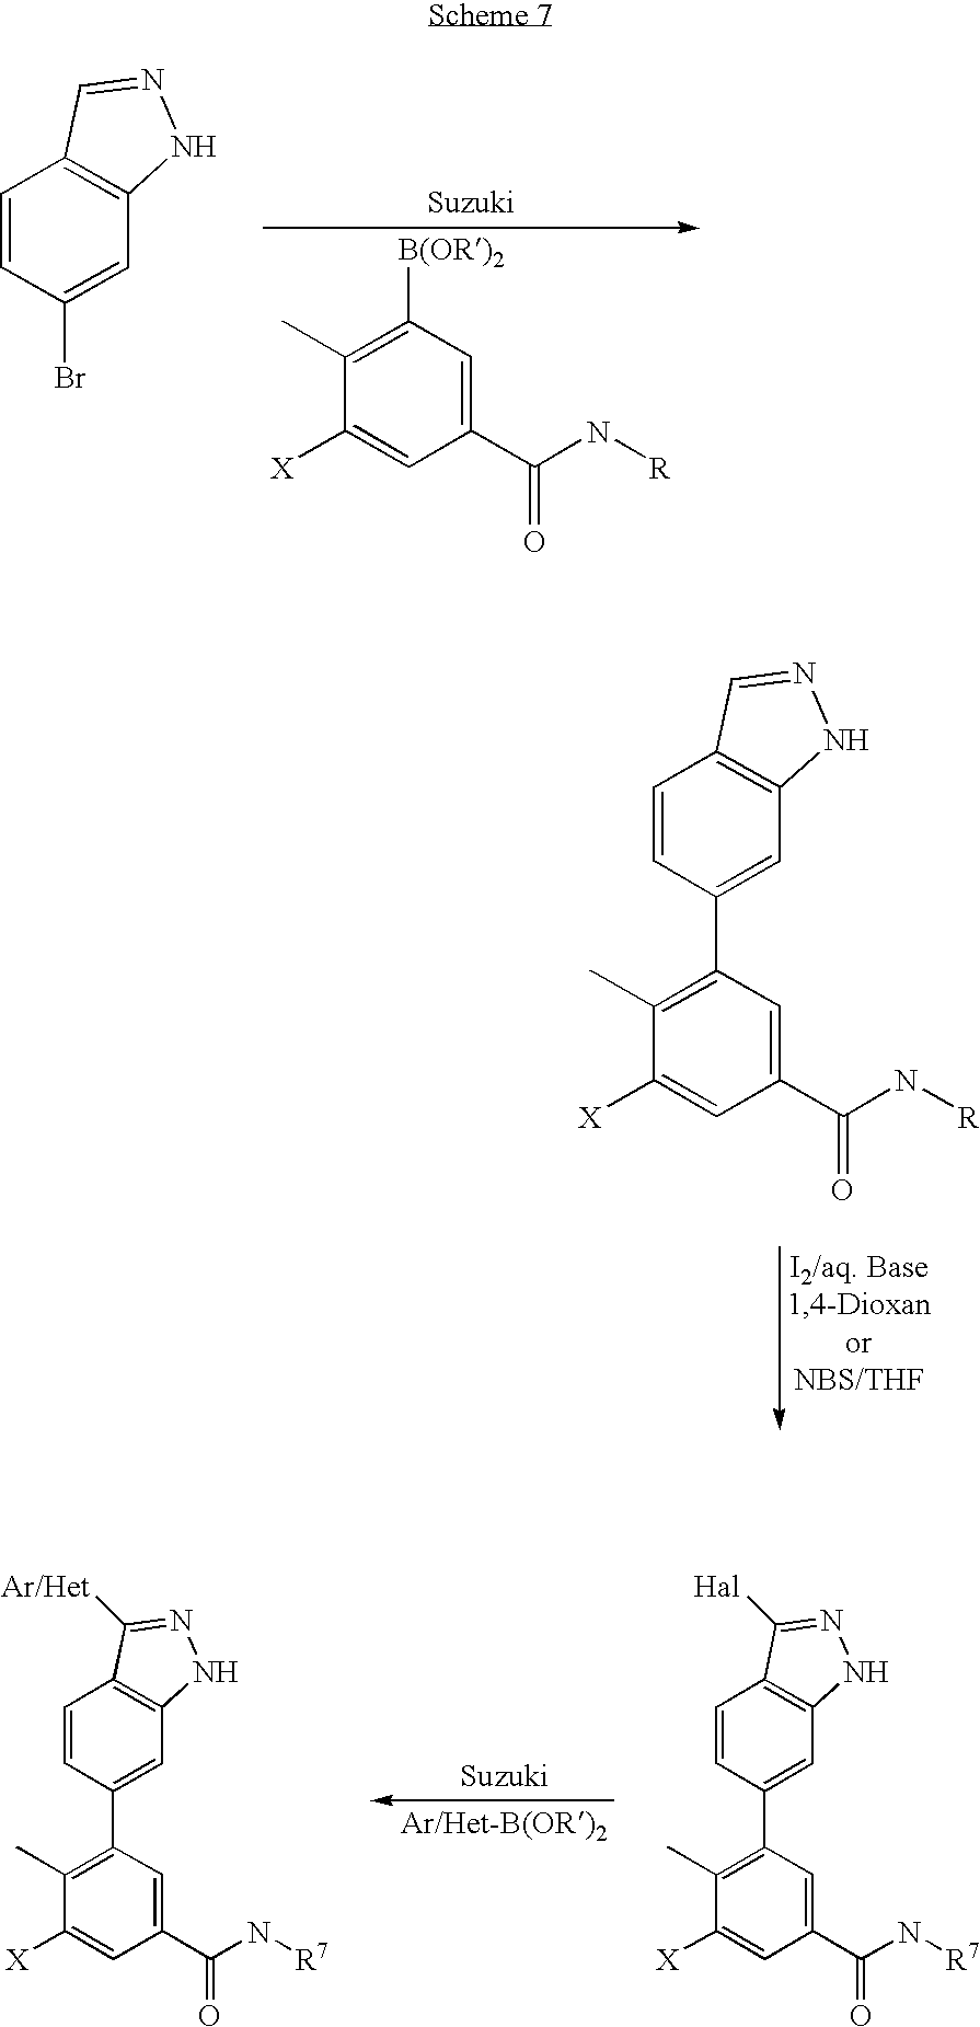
C1=CC(Br)=CC2=C1C=NN2.C1(C)=C([B(OR)2])C=C(C(N[R])=O)C=C1[X].C1=CC(C2=C(C)C([X])=CC(C(N[R])=O)=C2)=CC2=C1C=NN2.C1=CC(C2=C(C)C([X])=CC(C(N[R7])=O)=C2)=CC2=C1C([Hal])=NN2.C1=CC(C2=C(C)C([X])=CC(C(N[R7])=O)=C2)=CC2=C1C([Ar/Het])=NN2
